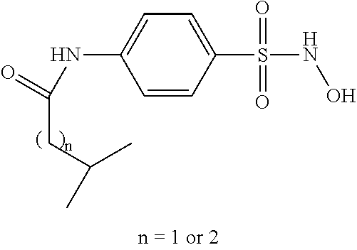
C1=CC(S(NO)(=O)=O)=CC=C1NC(CC(C)C)=O
